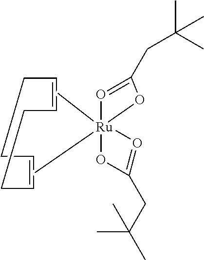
O1=C(CC(C)(C)C)O[Ru]12(C)(C)O=C(CC(C)(C)C)O2.C1C=CCCC=CC1
